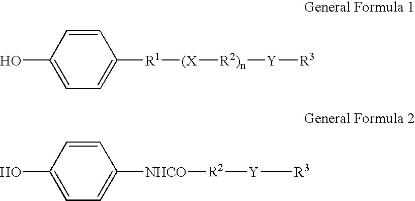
C1=C([R1][(X][R2)n][Y][R3])C=CC(O)=C1.C1=C([NHCO][R2][Y][R3])C=CC(O)=C1
